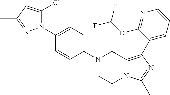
N1(C2=CC=C(N3C(Cl)=CC(C)=N3)C=C2)CCN2C(=C(C3=CC=CN=C3OC(F)F)N=C2C)C1
